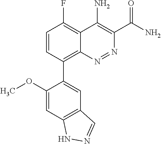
C1=CC(C2=CC3=C(C=C2OC)NN=C3)=C2C(=C1F)C(N)=C(C(N)=O)N=N2
